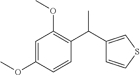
C1=C(OC)C=CC(C(C2=CSC=C2)C)=C1OC
